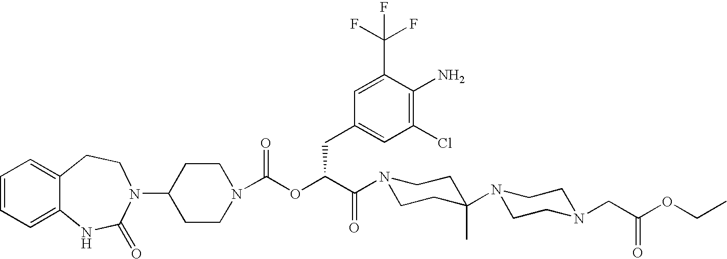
C1(N2C(=O)NC3=CC=CC=C3CC2)CCN(C(OC(C(N2CCC(N3CCN(CC(OCC)=O)CC3)(C)CC2)=O)CC2=CC(Cl)=C(N)C(C(F)(F)F)=C2)=O)CC1
